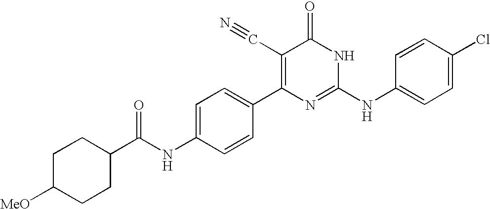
C1=CC(C2=C(C#N)C(=O)NC(NC3=CC=C(Cl)C=C3)=N2)=CC=C1NC(C1CCC([MeO])CC1)=O
